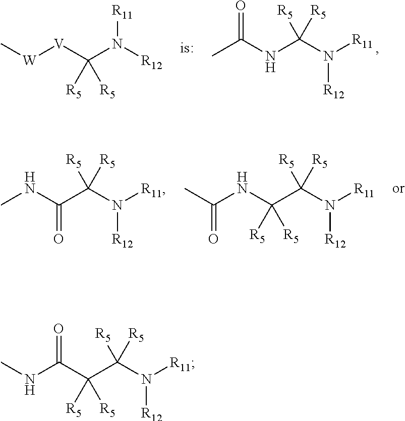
C[W][V]C(N([R12])[R11])([R5])[R5].CC(NC(N([R11])[R12])([R5])[R5])=O.CNC(C(N([R11])[R12])([R5])[R5])=O.C(NC(C(N([R11])[R12])([R5])[R5])([R5])[R5])(C)=O.N(C(C(C(N([R11])[R12])([R5])[R5])([R5])[R5])=O)C
